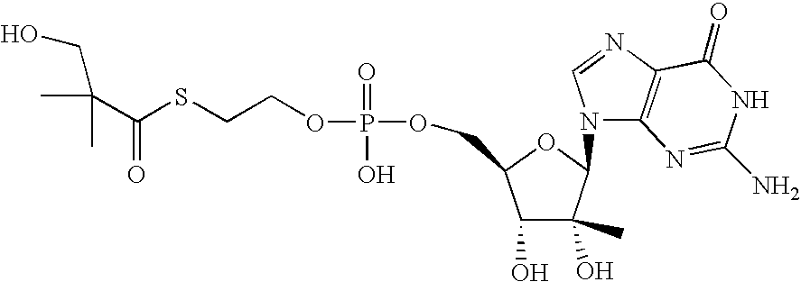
O(P(=O)(O)OCCSC(C(C)(C)CO)=O)CC1C(O)C(C)(O)C(N2C3=C(N=C2)C(=O)NC(N)=N3)O1
